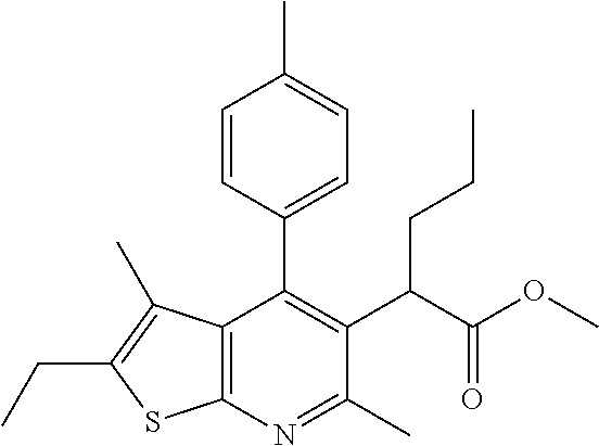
C12=C(N=C(C)C(C(C(OC)=O)CCC)=C1C1=CC=C(C)C=C1)SC(CC)=C2C
